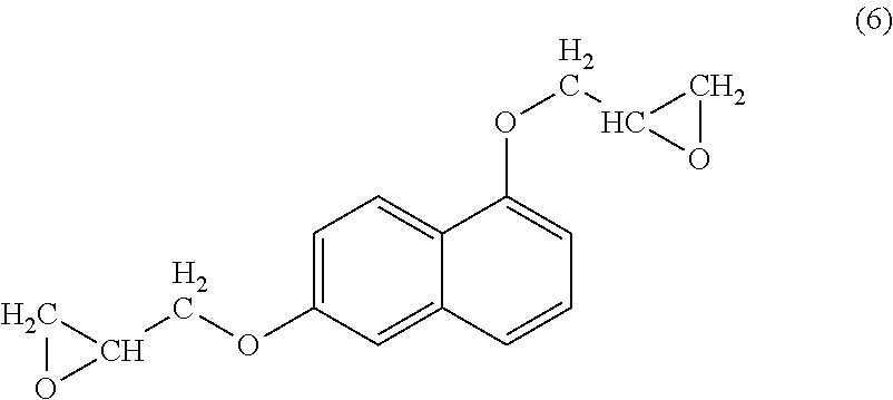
C1OC1COC1=CC=C2C(=C1)C=CC=C2OCC1OC1
